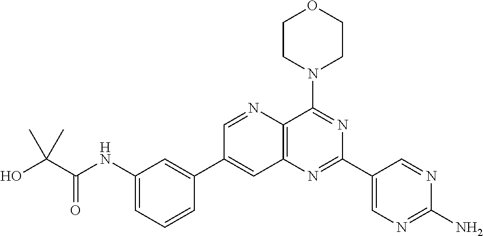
C1(NC(C(O)(C)C)=O)=CC=CC(C2=CC3=C(C(N4CCOCC4)=NC(C4=CN=C(N)N=C4)=N3)N=C2)=C1
